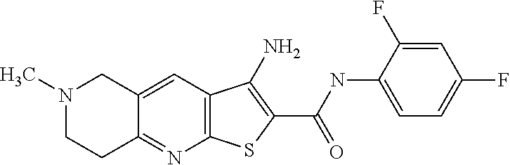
C12=C(C=C3C(=N1)CCN(C)C3)C(N)=C(C(=O)NC1=CC=C(F)C=C1F)S2
